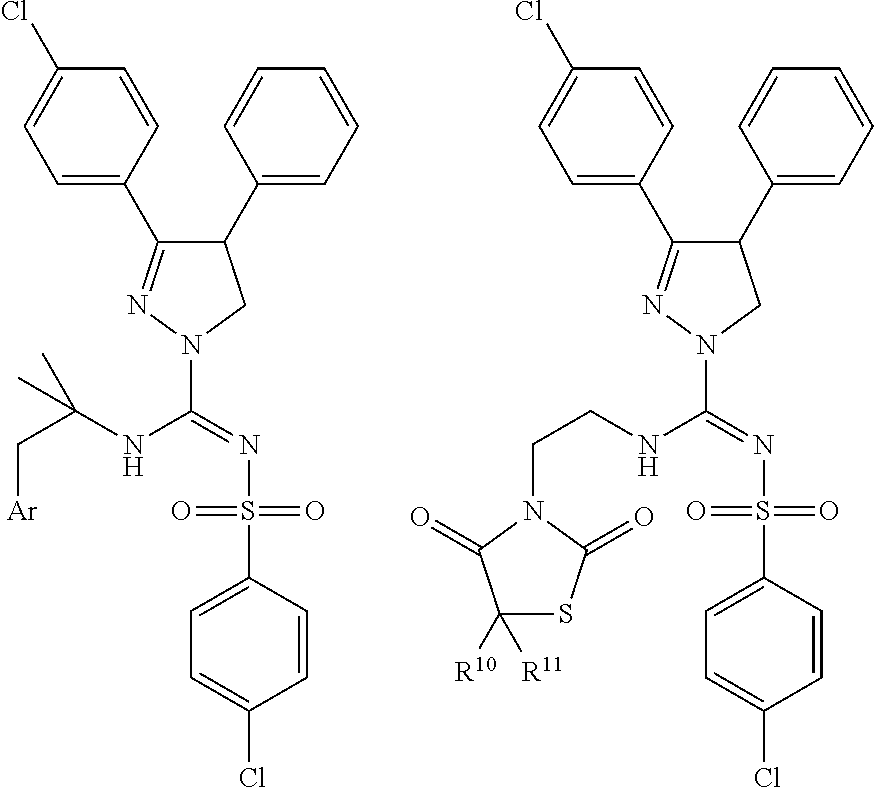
C1(Cl)=CC=C(C2=NN(C(NC(C[Ar])(C)C)=NS(C3=CC=C(Cl)C=C3)(=O)=O)CC2C2=CC=CC=C2)C=C1.C1(Cl)=CC=C(C2=NN(C(NCCN3C(=O)C([R10])([R11])SC3=O)=NS(C3=CC=C(Cl)C=C3)(=O)=O)CC2C2=CC=CC=C2)C=C1
